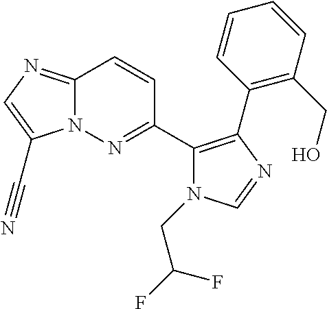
C12=NC=C(C#N)N1N=C(C1=C(C3=C(CO)C=CC=C3)N=CN1CC(F)F)C=C2
